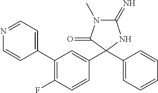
C1(=N)N(C)C(=O)C(C2=CC(C3=CC=NC=C3)=C(F)C=C2)(C2=CC=CC=C2)N1
